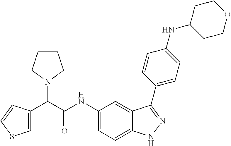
C1=C(C(C(NC2=CC=C3C(=C2)C(C2=CC=C(NC4CCOCC4)C=C2)=NN3)=O)N2CCCC2)C=CS1
